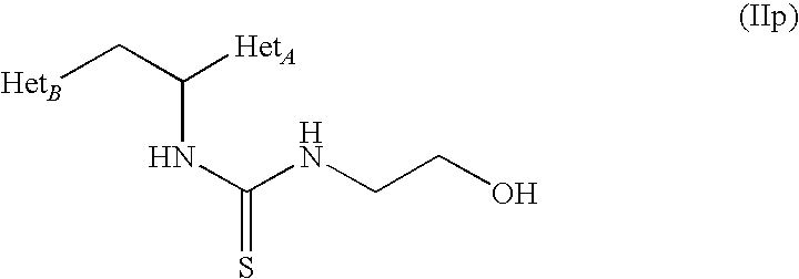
[HetB]CC([HetA])NC(=S)NCCO
